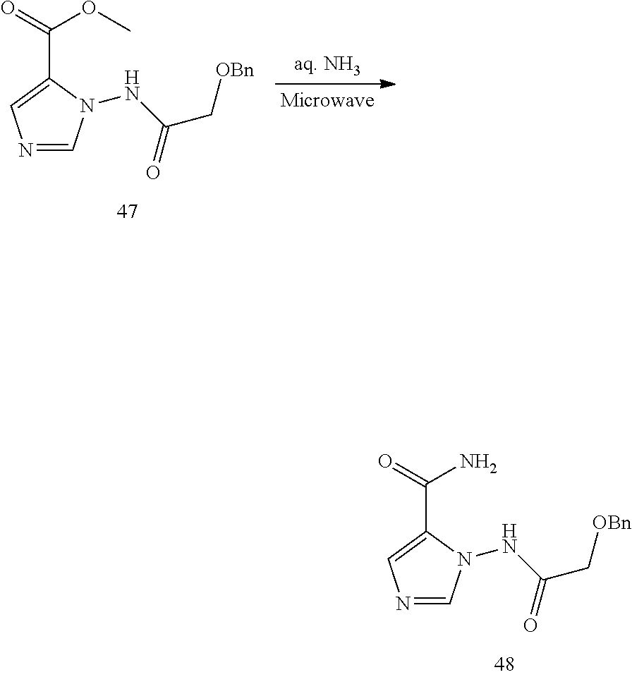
N1=CN(NC(C[OBn])=O)C(C(OC)=O)=C1.N1=CN(NC(C[OBn])=O)C(C(N)=O)=C1
